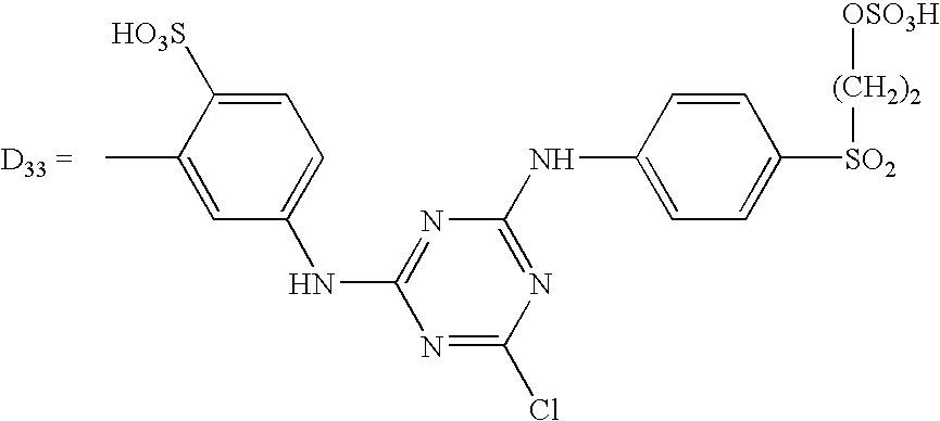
CC1=CC(NC2=NC(NC3=CC=C([SO2][(CH2)2][OSO3H])C=C3)=NC(Cl)=N2)=CC=C1[SO3H]
